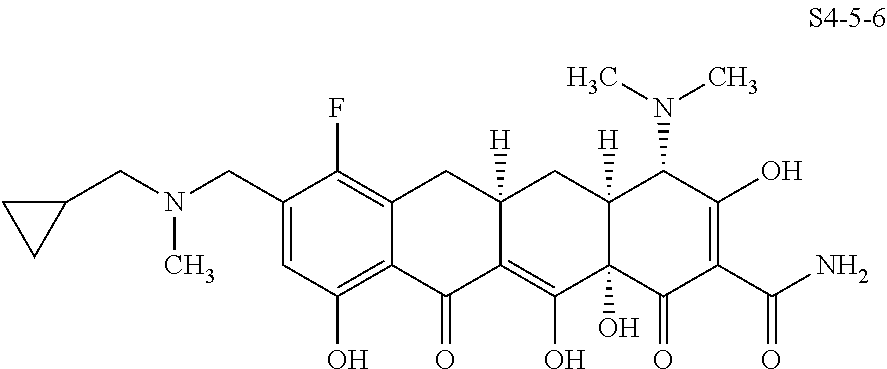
C1(CN(CC2CC2)C)=CC(O)=C2C(=C1F)CC1([H])C(=C(O)C3(O)C([H])(C1)C(N(C)C)C(O)=C(C(N)=O)C3=O)C2=O
